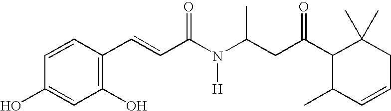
C1(C=CC(N(C(CC(C2C(C)C=CCC2(C)C)=O)C)[H])=O)=C(O)C=C(O)C=C1
